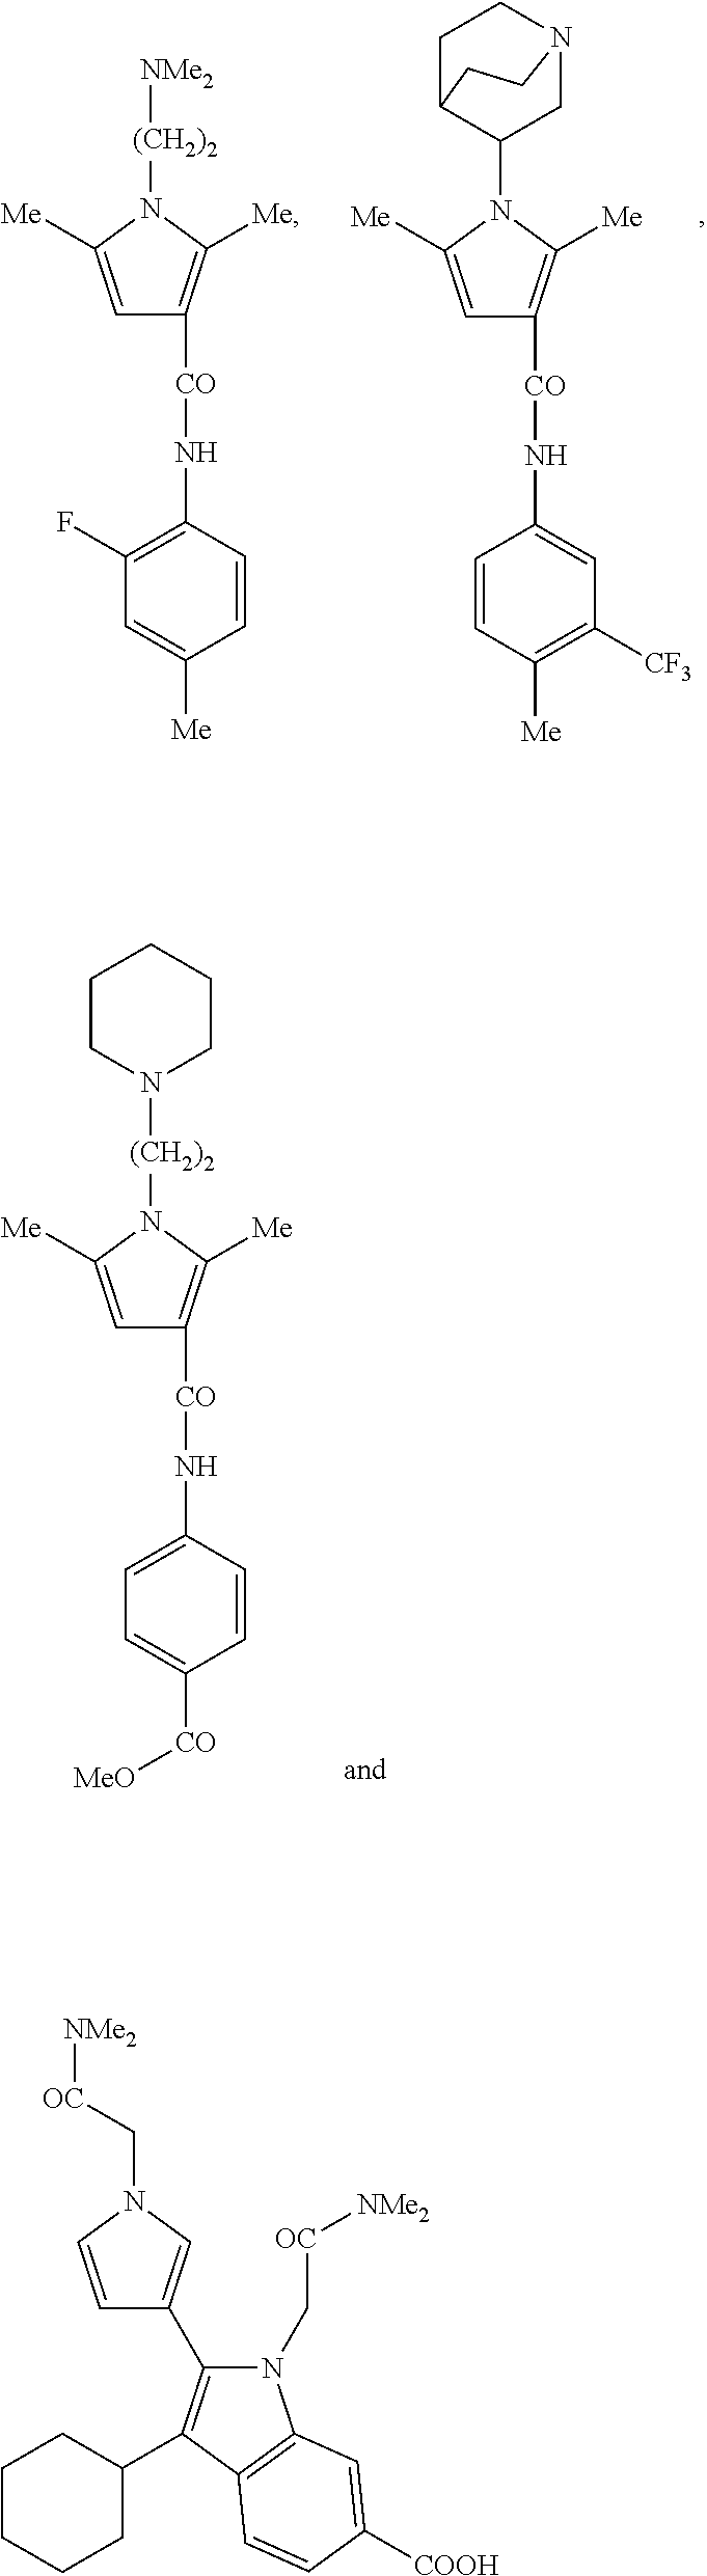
C1(N2C([Me])=C([CO]NC3=CC([CF3])=C([Me])C=C3)C=C2[Me])CN2CCC1CC2.[NMe2][(CH2)2]N1C([Me])=C([CO]NC2=C(F)C=C([Me])C=C2)C=C1[Me].[(CH2)2](N1CCCCC1)N1C([Me])=C([CO]NC2=CC=C([CO][MeO])C=C2)C=C1[Me].[NMe2][OC]CN1C=C(C2=C(C3CCCCC3)C3=C(N2C[OC][NMe2])C=C([COOH])C=C3)C=C1
